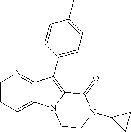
N1=C2C(=CC=C1)N1C(=C2C2=CC=C(C)C=C2)C(=O)N(C2CC2)CC1
